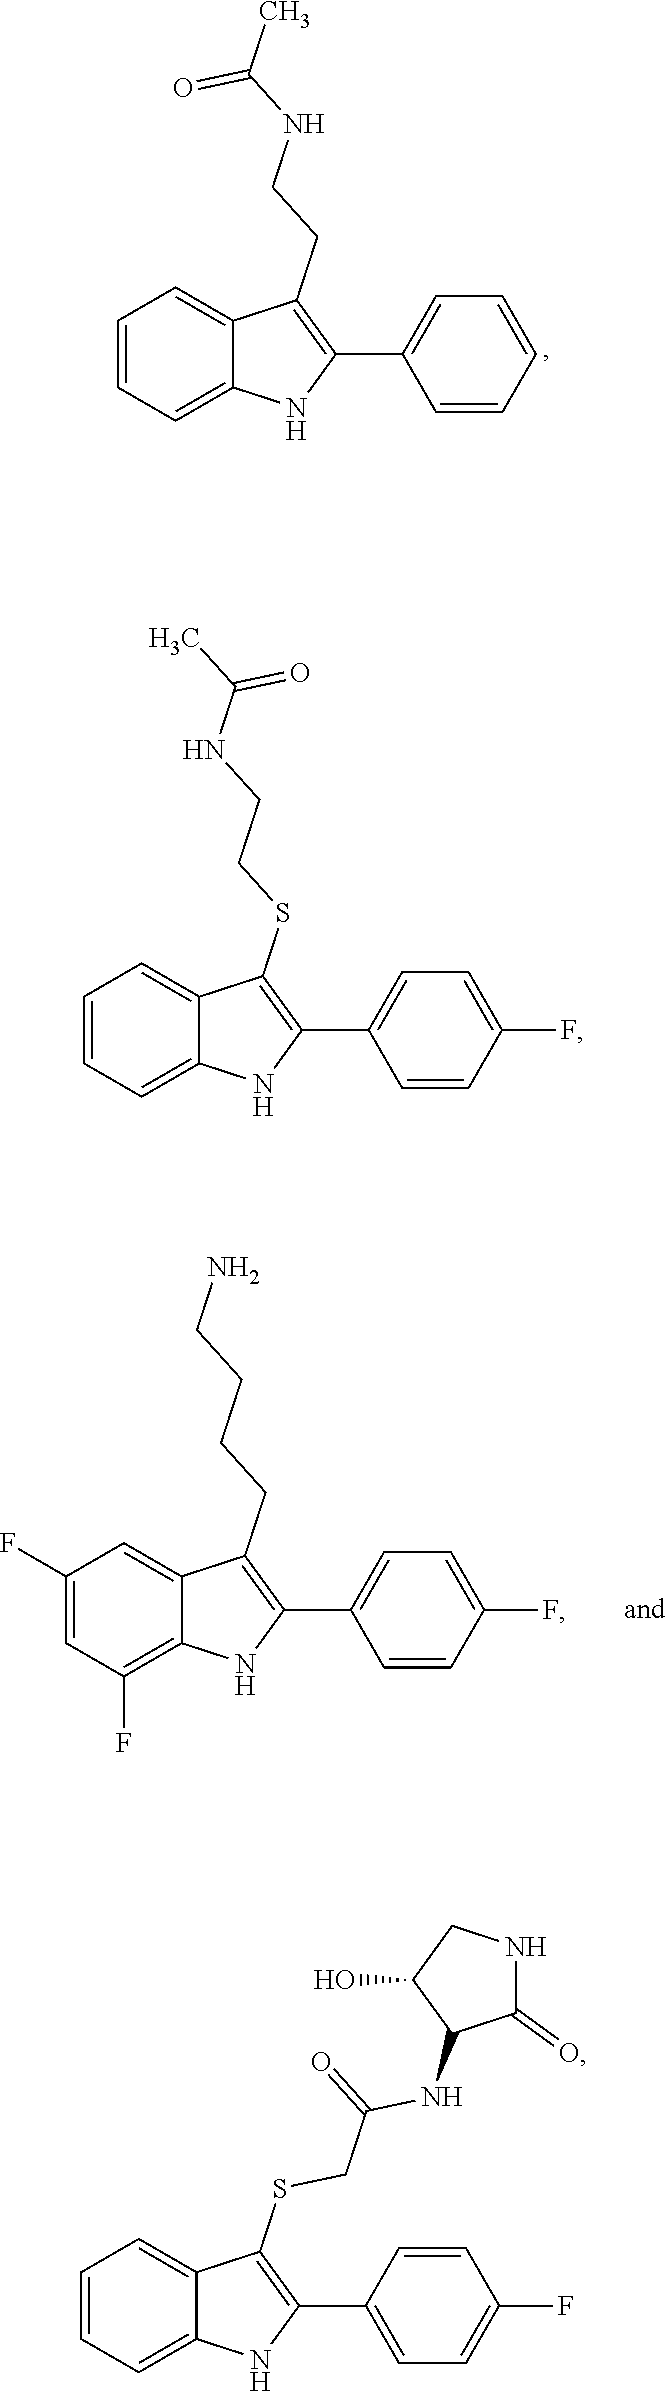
C1=CC=C2C(=C1)C(CCNC(C)=O)=C(C1=CC=CC=C1)N2.C1(F)=CC(F)=C2C(=C1)C(CCCCN)=C(C1=CC=C(F)C=C1)N2.C1=CC=C2C(=C1)C(SCCNC(C)=O)=C(C1=CC=C(F)C=C1)N2.C1=CC=C2C(=C1)C(SCC(=O)NC1C(=O)NCC1O)=C(C1=CC=C(F)C=C1)N2
